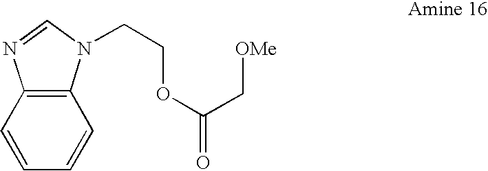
C12=C(C=CC=C1)N=CN2CCOC(=O)C[OMe]
